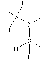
N([Si]([H])([H])[H])([Si]([H])([H])[H])[H]
